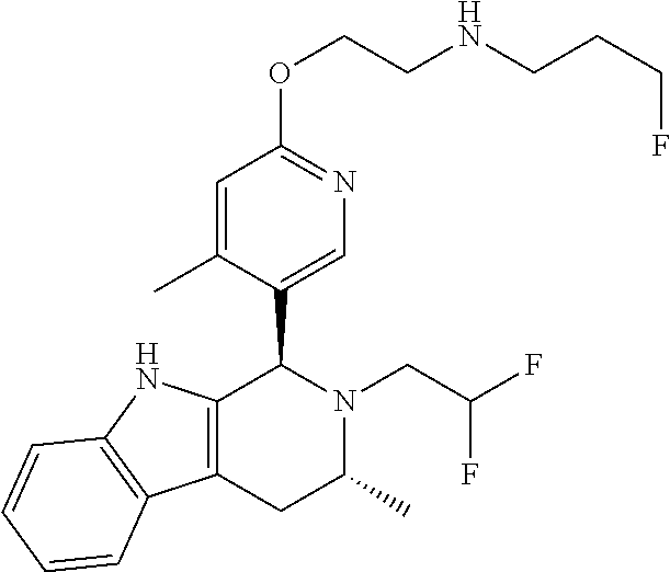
C12=C(NC3=C1C=CC=C3)C(C1=CN=C(OCCNCCCF)C=C1C)N(CC(F)F)C(C)C2
